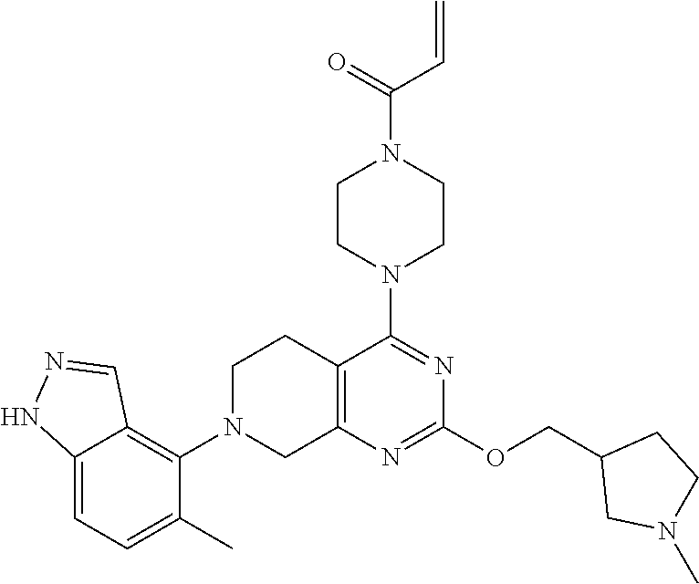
C12=C(N=C(OCC3CN(C)CC3)N=C1N1CCN(C(=O)C=C)CC1)CN(C1=C3C(=CC=C1C)NN=C3)CC2
